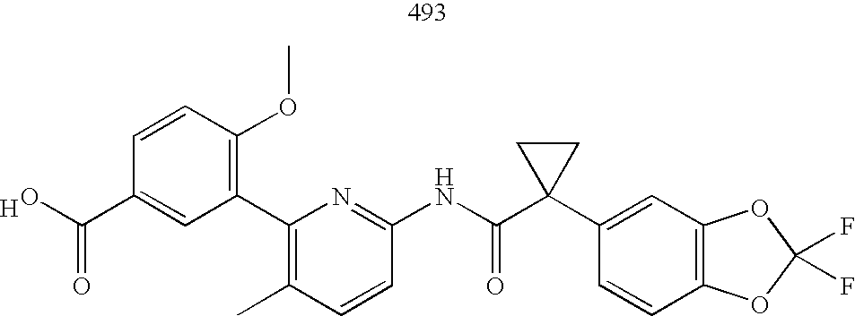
C1=CC(NC(C2(C3=CC4=C(C=C3)OC(F)(F)O4)CC2)=O)=NC(C2=C(OC)C=CC(C(O)=O)=C2)=C1C.[H]
